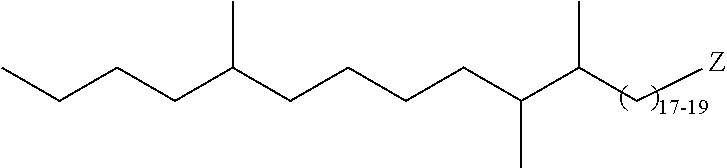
C(C(CCCCC(C(C[Z])C)C)C)CCC
